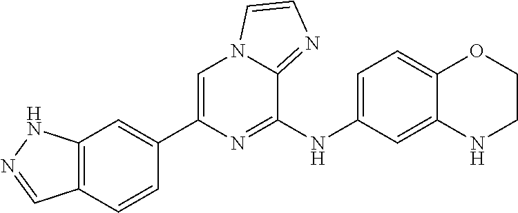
C1(NC2=CC=C3C(=C2)NCCO3)=NC(C2=CC3=C(C=C2)C=NN3)=CN2C1=NC=C2
